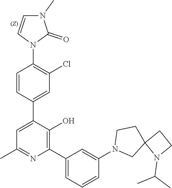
C1=CC(C2=CC(C)=NC(C3=CC=CC(N4CC5(CC4)N(C(C)C)CC5)=C3)=C2O)=CC(Cl)=C1N1C(=O)N(C)C=C1
